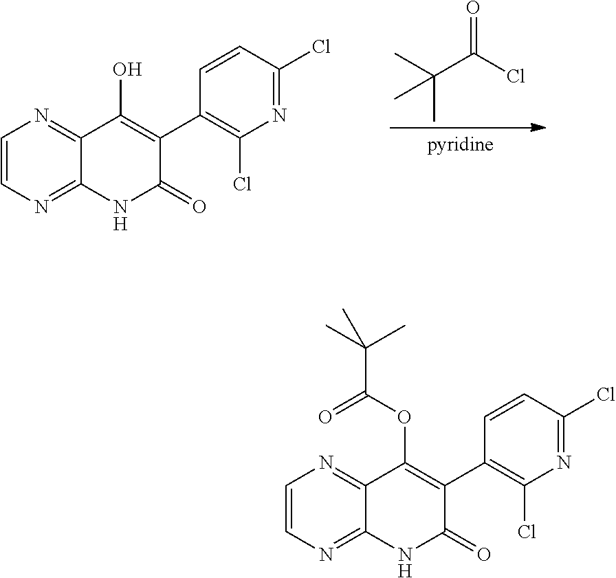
ClC(C(C)(C)C)=O.C1=CN=C2C(=N1)C(O)=C(C1=C(Cl)N=C(Cl)C=C1)C(=O)N2.C1=CN=C2C(=N1)C(OC(C(C)(C)C)=O)=C(C1=C(Cl)N=C(Cl)C=C1)C(=O)N2
